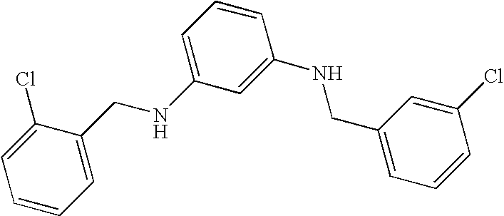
C1=CC=C(CNC2=CC=CC(NCC3=CC=CC(Cl)=C3)=C2)C(Cl)=C1
